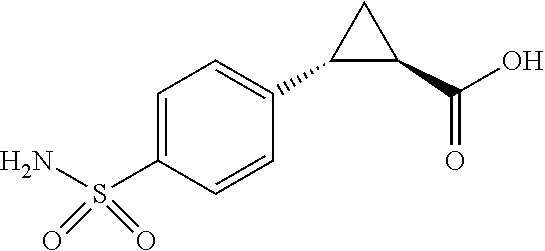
C1=C(S(N)(=O)=O)C=CC(C2C(C(=O)O)C2)=C1
